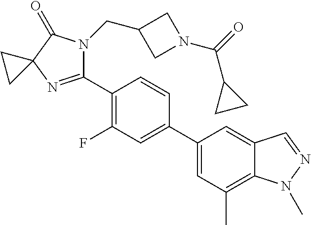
C1(C2=C(F)C=C(C3=CC(C)=C4C(=C3)C=NN4C)C=C2)=NC2(C(=O)N1CC1CN(C(=O)C3CC3)C1)CC2
